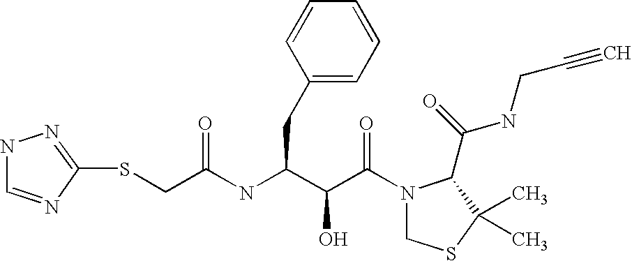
C(NC(C(C(N1CSC(C)(C)C1C(NCC#C)=O)=O)O)CC1=CC=CC=C1)(=O)CSC1=NNC=N1
